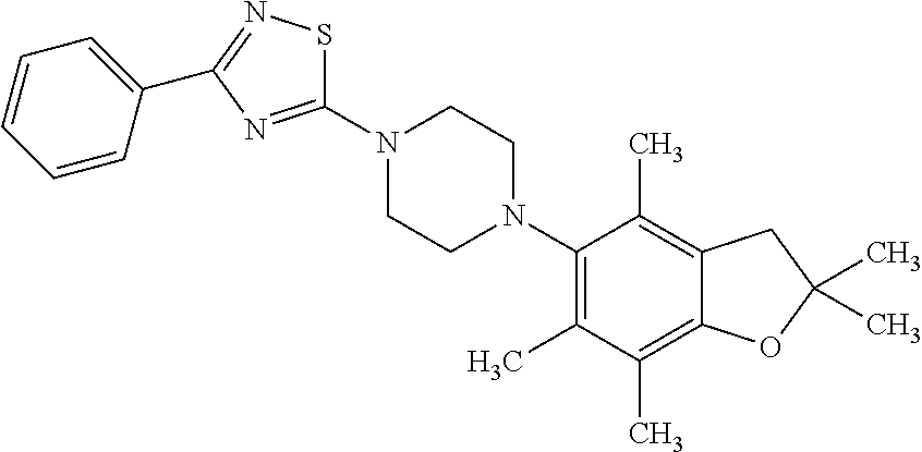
C1(N2CCN(C3=C(C)C(C)=C4C(=C3C)CC(C)(C)O4)CC2)=NC(C2=CC=CC=C2)=NS1
